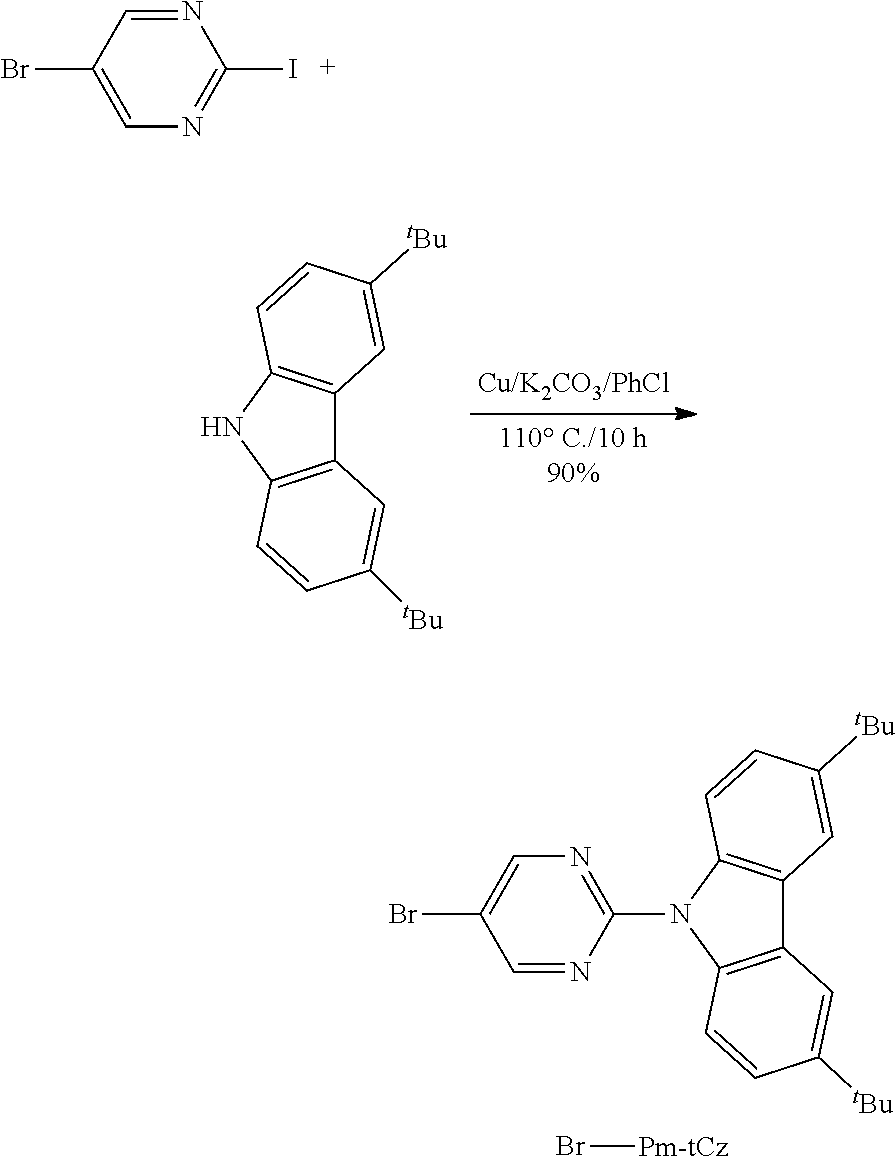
C12=C(NC3=C1C=C([tBu])C=C3)C=CC([tBu])=C2.N1=C(N2C3=C(C4=C2C=CC([tBu])=C4)C=C([tBu])C=C3)N=CC(Br)=C1.Br[Pm-tCz].N1=CC(Br)=CN=C1I
